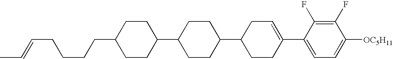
C1(F)=C(F)C(C2=CCC(C3CCC(C4CCC(CCCCC=CC)CC4)CC3)CC2)=CC=C1[OC5H11]
